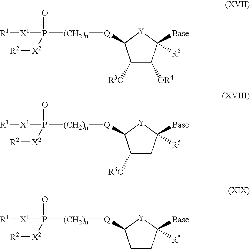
C1([R3O])C([OR4])C([Base])([R5])[Y]C1[Q][(CH2)n]P([X2][R2])(=O)[X1][R1].C1([R3O])CC([Base])([R5])[Y]C1[Q][(CH2)n]P([X2][R2])(=O)[X1][R1].C1=CC([Base])([R5])[Y]C1[Q][(CH2)n]P([X2][R2])(=O)[X1][R1]
